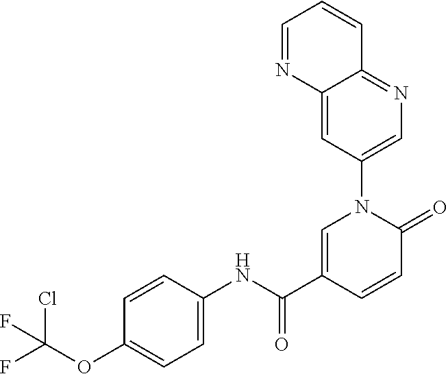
C1=C(C(NC2=CC=C(OC(F)(Cl)F)C=C2)=O)C=CC(=O)N1C1=CN=C2C(=C1)N=CC=C2
